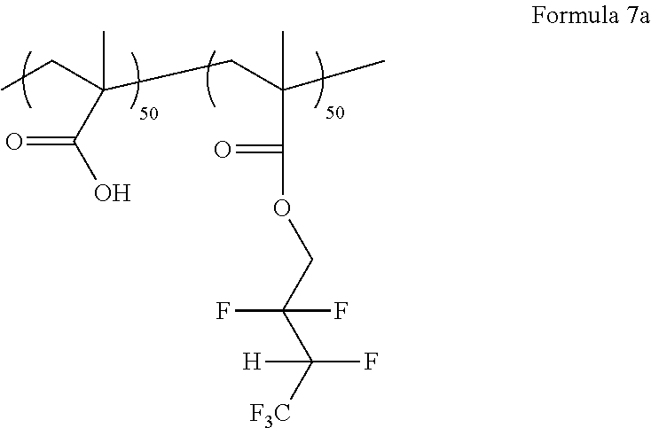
CCC(CC(C)(C)C(=O)OCC(C([F3C])(F)[H])(F)F)(C)C(O)=O
